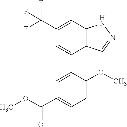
C12=C(C=C(C(F)(F)F)C=C1C1=CC(C(OC)=O)=CC=C1OC)NN=C2
